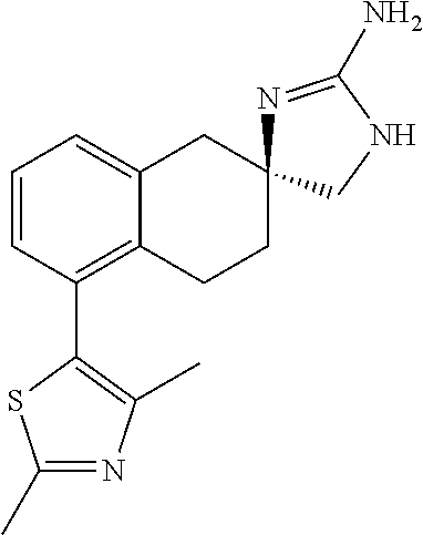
C1=CC(C2=C(C)N=C(C)S2)=C2C(=C1)CC1(CC2)N=C(N)NC1
